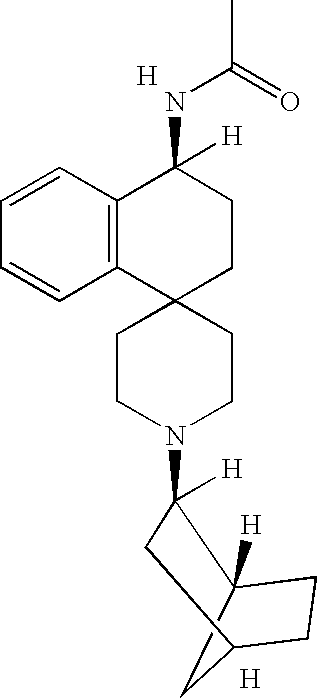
C1CN(C2([H])C3([H])CC(C2)CC3)CCC12CCC(NC(C)=O)([H])C1=C2C=CC=C1.[H].[H]
